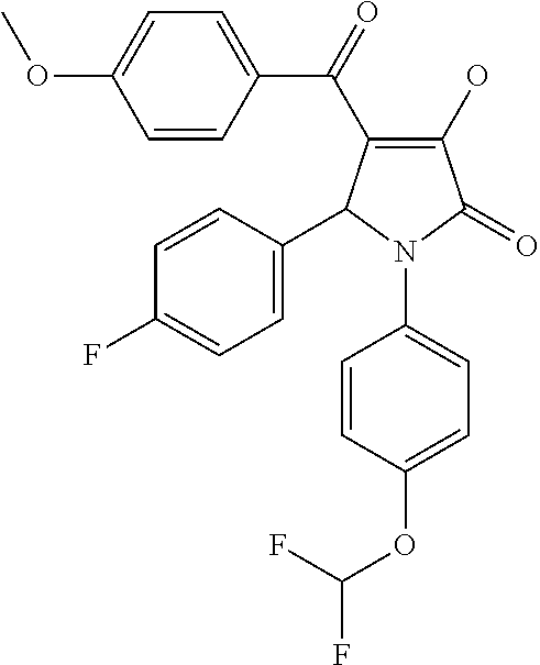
C1(O)=C(C(C2=CC=C(OC)C=C2)=O)C(C2=CC=C(F)C=C2)N(C2=CC=C(OC(F)F)C=C2)C1=O
